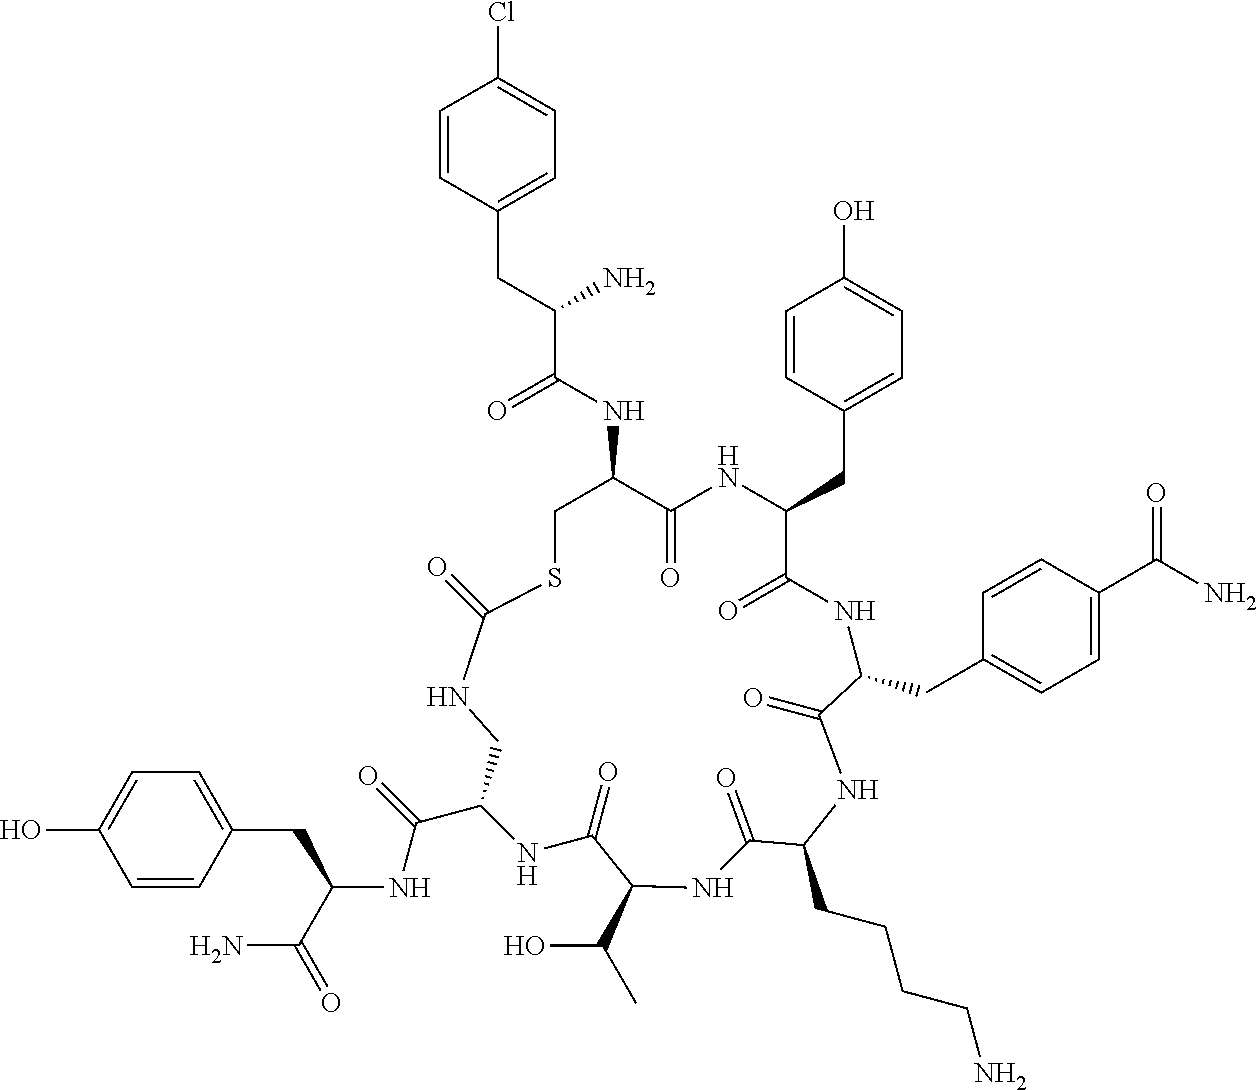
N1C(=O)SCC(NC(C(CC2=CC=C(Cl)C=C2)N)=O)C(=O)NC(CC2=CC=C(O)C=C2)C(=O)NC(CC2=CC=C(C(N)=O)C=C2)C(=O)NC(CCCCN)C(=O)NC(C(O)C)C(=O)NC(C(NC(C(=O)N)CC2=CC=C(O)C=C2)=O)C1
